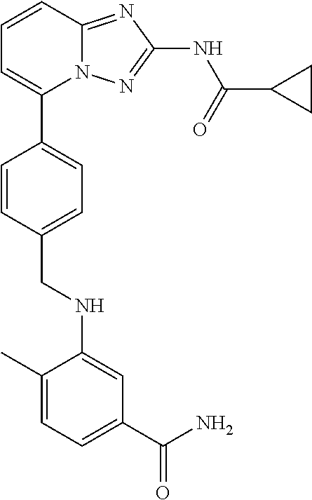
C1=CC2=NC(NC(=O)C3CC3)=NN2C(C2=CC=C(CNC3=CC(C(N)=O)=CC=C3C)C=C2)=C1
